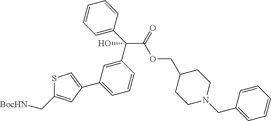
[BocHN]CC1=CC(C2=CC=CC(C(C3=CC=CC=C3)(O)C(=O)OCC3CCN(CC4=CC=CC=C4)CC3)=C2)=CS1
